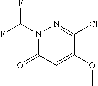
C1(OC)=CC(=O)N(C(F)F)N=C1Cl
